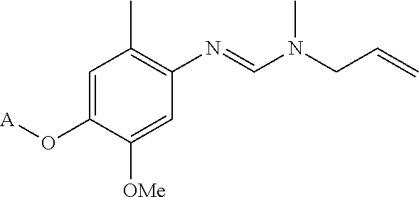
C1=C(O[A])C([OMe])=CC(N=CN(CC=C)C)=C1C
